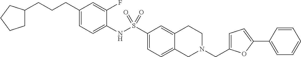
C1(CCCC2CCCC2)=CC=C(NS(C2=CC=C3C(=C2)CCN(CC2=CC=C(C4=CC=CC=C4)O2)C3)(=O)=O)C(F)=C1
